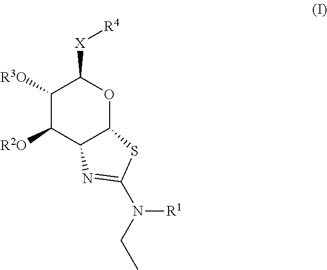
C1([R3O])C([R2O])C2C(OC1[X][R4])SC(N([R1])CC)=N2
